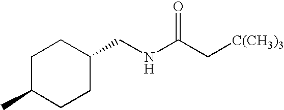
C1C(C)CCC(CNC(C[C(CH3)3])=O)C1
